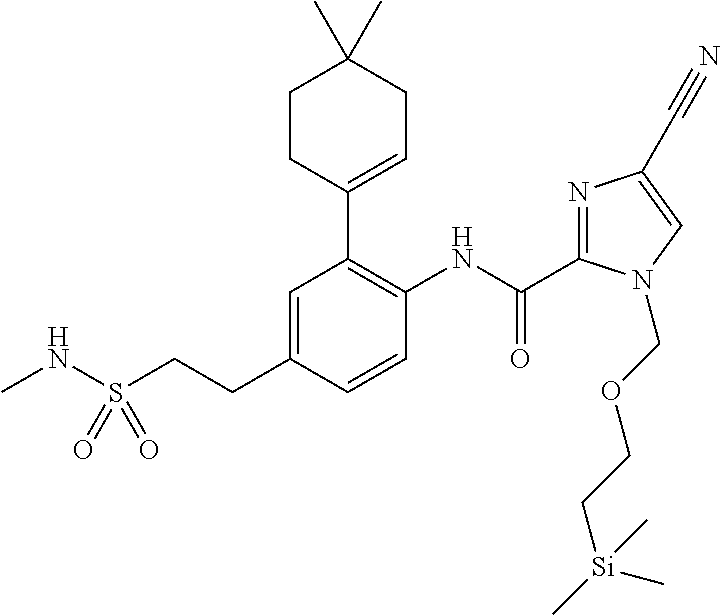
C1=C(CCS(NC)(=O)=O)C=CC(NC(C2=NC(C#N)=CN2COCC[Si](C)(C)C)=O)=C1C1=CCC(C)(C)CC1
